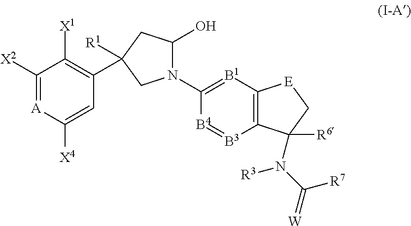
C1([X2])=[A]C([X4])=CC(C2([R1])CC(O)N(C3=[B1]C4=C([B3]=[B4]3)C([R6])(N(C(=[W])[R7])[R3])C[E]4)C2)=C1[X1]
